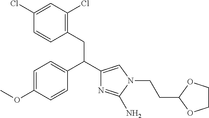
C1=C(OC)C=CC(C(C2=CN(CCC3OCCO3)C(N)=N2)CC2=C(Cl)C=C(Cl)C=C2)=C1
